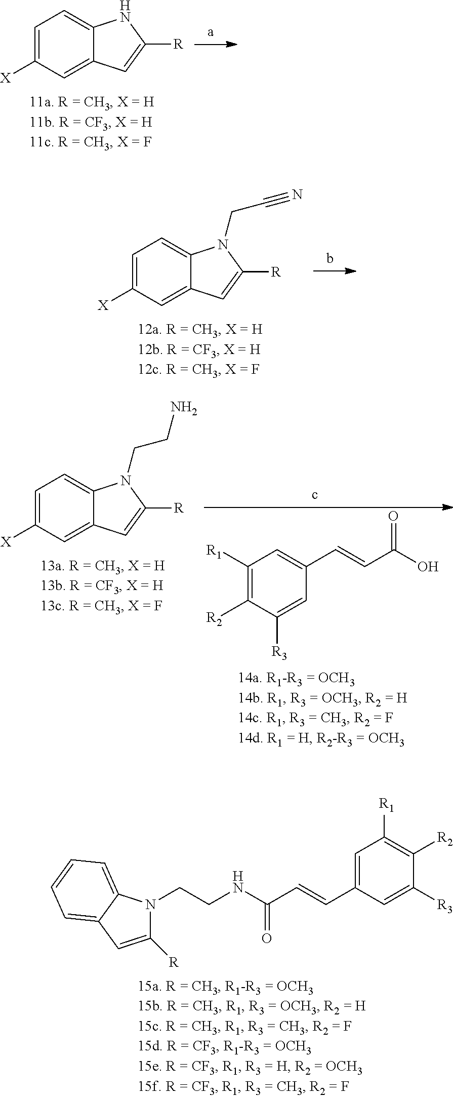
C1=C([X])C=C2C(=C1)NC([R])=C2.C1=C([X])C=C2C(=C1)N(CC#N)C([R])=C2.C1=C([X])C=C2C(=C1)N(CCN)C([R])=C2.C1([R1])=C([R2])C([R3])=CC(C=CC(O)=O)=C1.C1([R3])=CC(C=CC(NCCN2C([R])=CC3=CC=CC=C23)=O)=CC([R1])=C1[R2]
